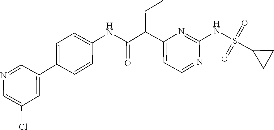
N1=CC(C2=CC=C(NC(=O)C(C3=CC=NC(NS(C4CC4)(=O)=O)=N3)CC)C=C2)=CC(Cl)=C1
